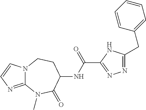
C12=NC=CN1CCC(NC(C1=NN=C(CC3=CC=CC=C3)N1)=O)C(=O)N2C
